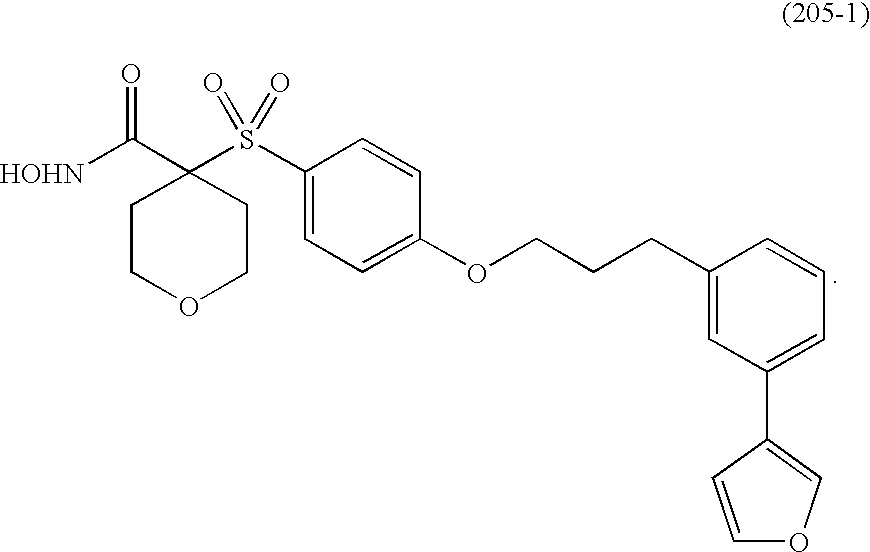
[HOHN]C(C1(S(C2=CC=C(OCCCC3=CC(C4=COC=C4)=CC=C3)C=C2)(=O)=O)CCOCC1)=O
